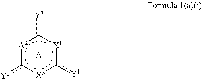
[A2]1c([Y2])[X3]c([Y1])[X1]c1[Y3].[A]
